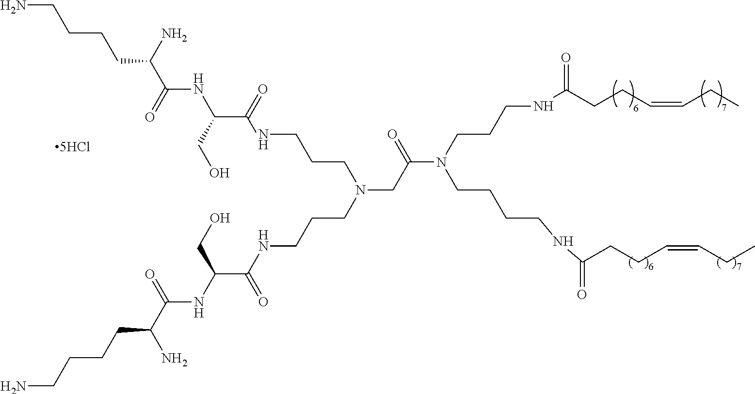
N(CC(N(CCCNC(CCC=CCC)=O)CCCCNC(CCC=CCC)=O)=O)(CCCNC(C(NC(=O)C(N)CCCCN)CO)=O)CCCNC(C(CO)NC(=O)C(CCCCN)N)=O
